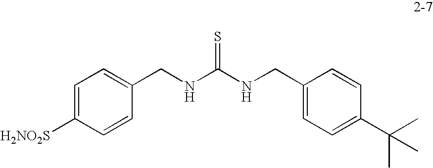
C1=C([H2NO2S])C=CC(CNC(NCC2=CC=C(C(C)(C)C)C=C2)=S)=C1
